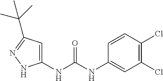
C1=CC(NC(NC2=CC(C(C)(C)C)=NN2)=O)=CC(Cl)=C1Cl
